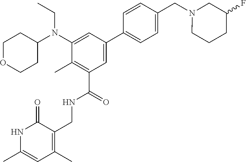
CCN(C1CCOCC1)C1=CC(C2=CC=C(CN3CCCC(F)C3)C=C2)=CC(C(NCC2=C(C)C=C(C)NC2=O)=O)=C1C
